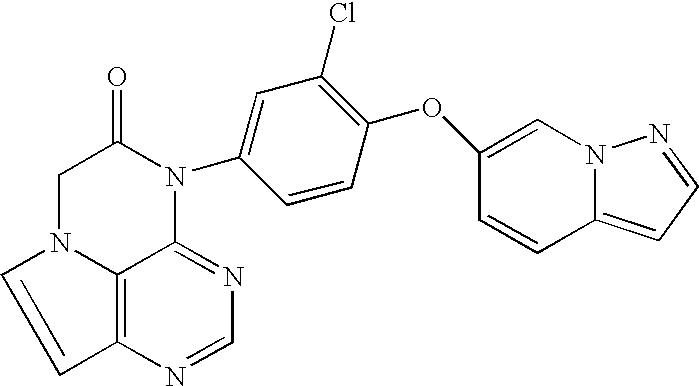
C1N2C3=C(N=CN=C3N(C3=CC(Cl)=C(OC4=CN5C(=CC=N5)C=C4)C=C3)C1=O)C=C2
